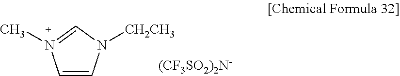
C1=CN([CH2CH3])C=N1C.[(CF3SO2)2N-]
